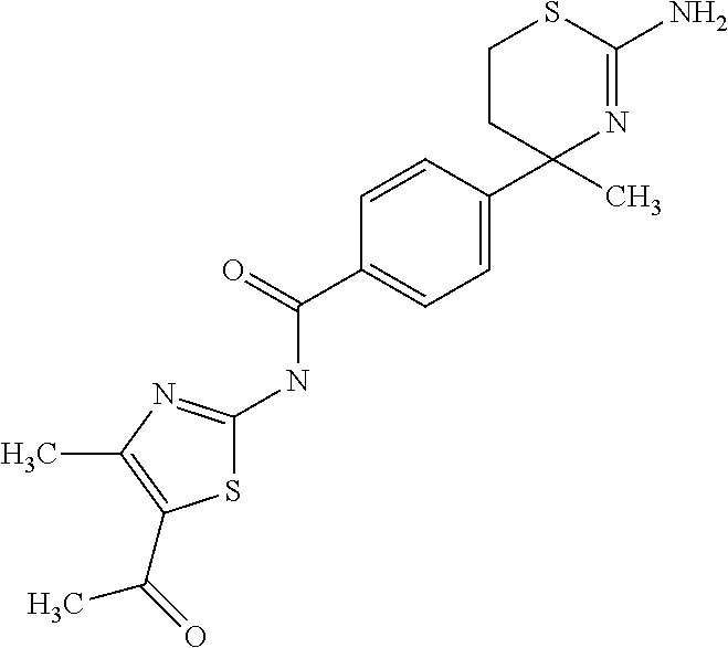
C1CC(C2=CC=C(C(NC3=NC(C)=C(C(C)=O)S3)=O)C=C2)(C)N=C(N)S1
